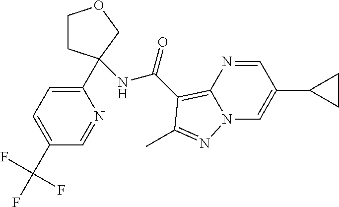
C1(C2(NC(=O)C3=C4N(C=C(C5CC5)C=N4)N=C3C)CCOC2)=CC=C(C(F)(F)F)C=N1
